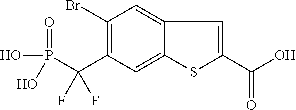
C1(Br)=C(C(P(O)(=O)O)(F)F)C=C2C(=C1)C=C(C(O)=O)S2
